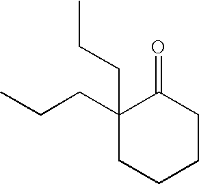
C1(CCC)(CCC)CCCCC1=O
